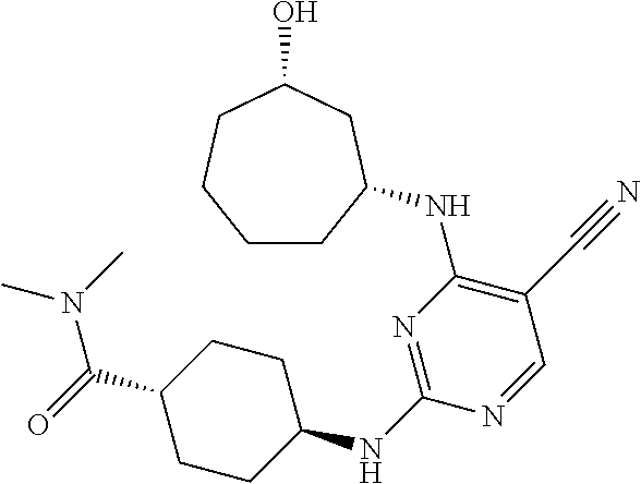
C1C(NC2=NC(NC3CCCCC(O)C3)=C(C#N)C=N2)CCC(C(=O)N(C)C)C1
